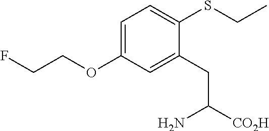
C1=C(OCCF)C=C(CC([CO2H])N)C(SCC)=C1
